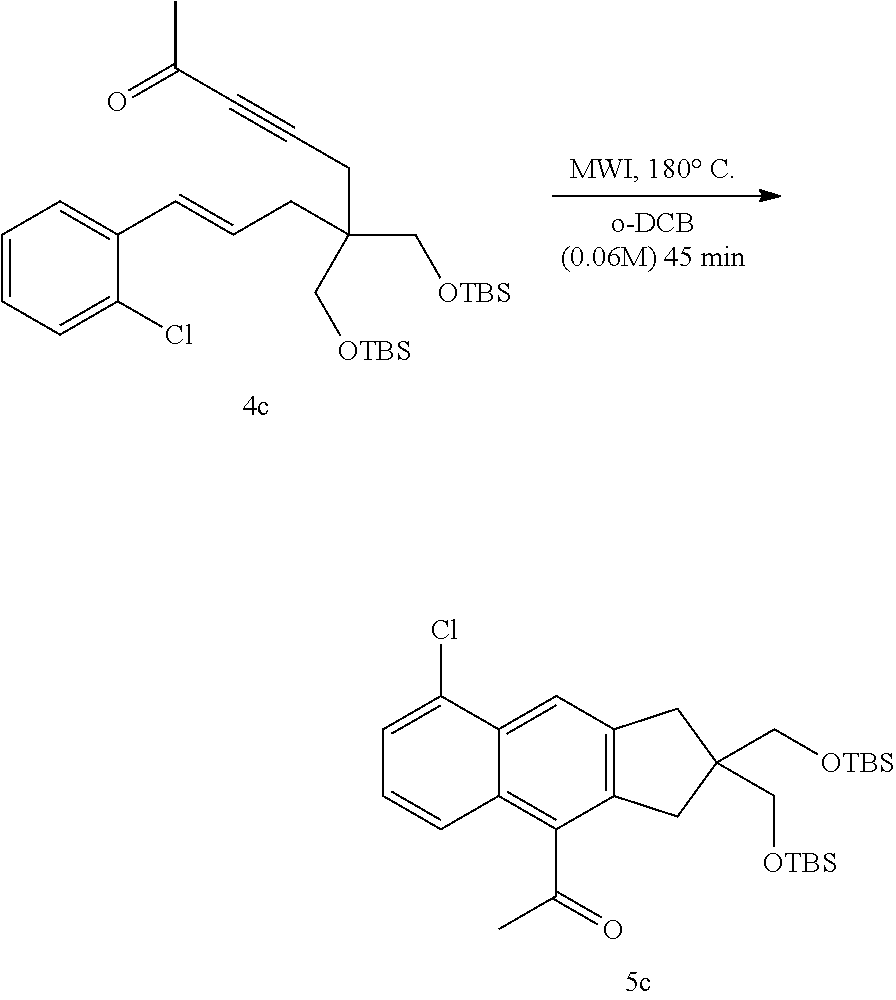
C1=CC=C(Cl)C(C=CCC(C[OTBS])(C[OTBS])CC#CC(C)=O)=C1.C12=C(CC(C[OTBS])(C[OTBS])C1)C(C(=O)C)=C1C(=C2)C(Cl)=CC=C1
